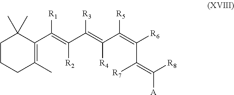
C1CCC(C)=C(C(=C(C(=C(C(=C(C(=C([A])[R8])[R7])[R6])[R5])[R4])[R3])[R2])[R1])C1(C)C
